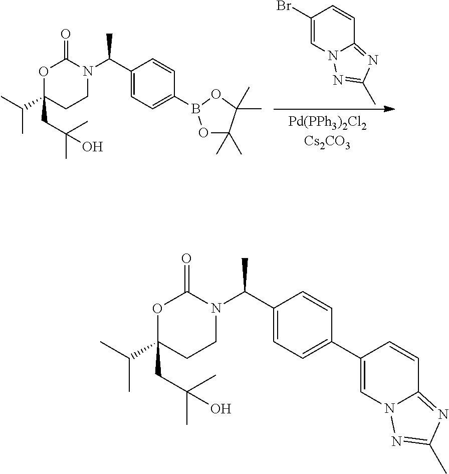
CC(C)C1(CC(C)(C)O)CCN(C(C2=CC=C(B3OC(C)(C)C(C)(C)O3)C=C2)C)C(=O)O1.C1(Br)=CN2C(=NC(C)=N2)C=C1.CC(C)C1(CC(C)(C)O)CCN(C(C2=CC=C(C3=CN4C(=NC(C)=N4)C=C3)C=C2)C)C(=O)O1
